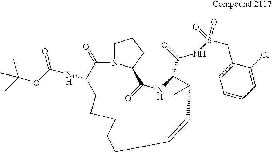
C1N2C(CC1)C(=O)NC1(C(NS(CC3=CC=CC=C3Cl)(=O)=O)=O)CC1C=CCCCCCC(NC(OC(C)(C)C)=O)C2=O
